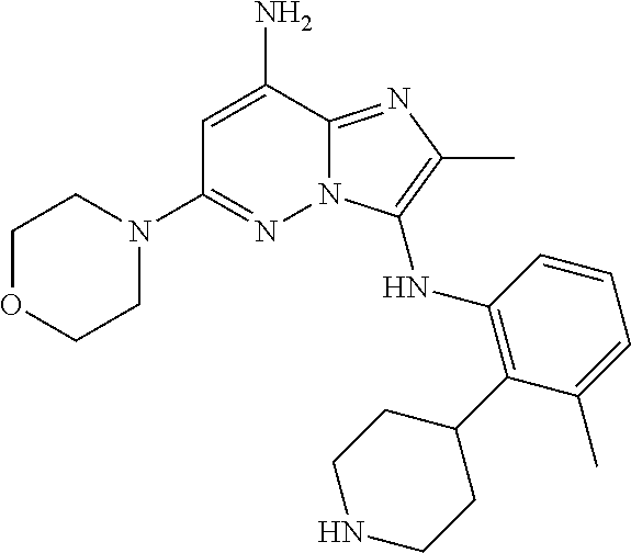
NC1=CC(N2CCOCC2)=NN2C1=NC(C)=C2NC1=C(C2CCNCC2)C(C)=CC=C1
